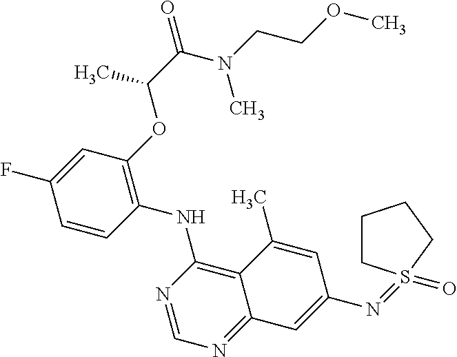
C1=CC(NC2=C3C(=NC=N2)C=C(N=S2(=O)CCCC2)C=C3C)=C(OC(C(=O)N(CCOC)C)C)C=C1F
